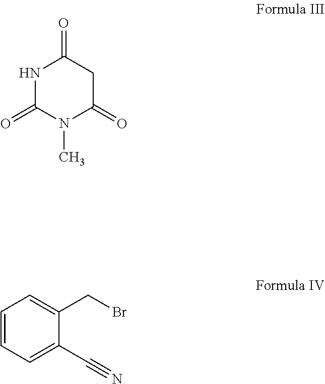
N1C(=O)N(C)C(=O)CC1=O.C1=CC=C(C#N)C(CBr)=C1
